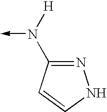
N(->C)([H])C1=NNC=C1
